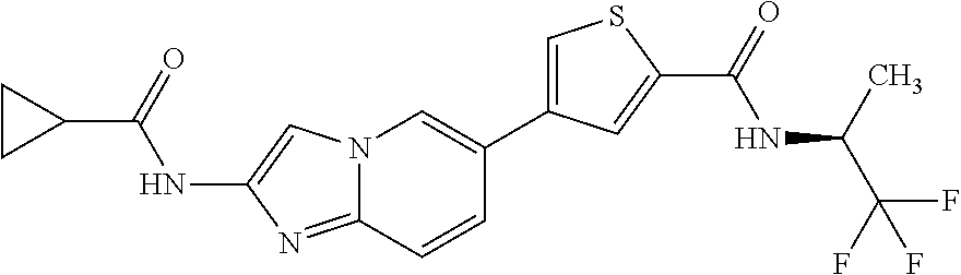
C1CC1C(=O)NC1=CN2C(=N1)C=CC(C1=CSC(C(=O)NC(C(F)(F)F)C)=C1)=C2
